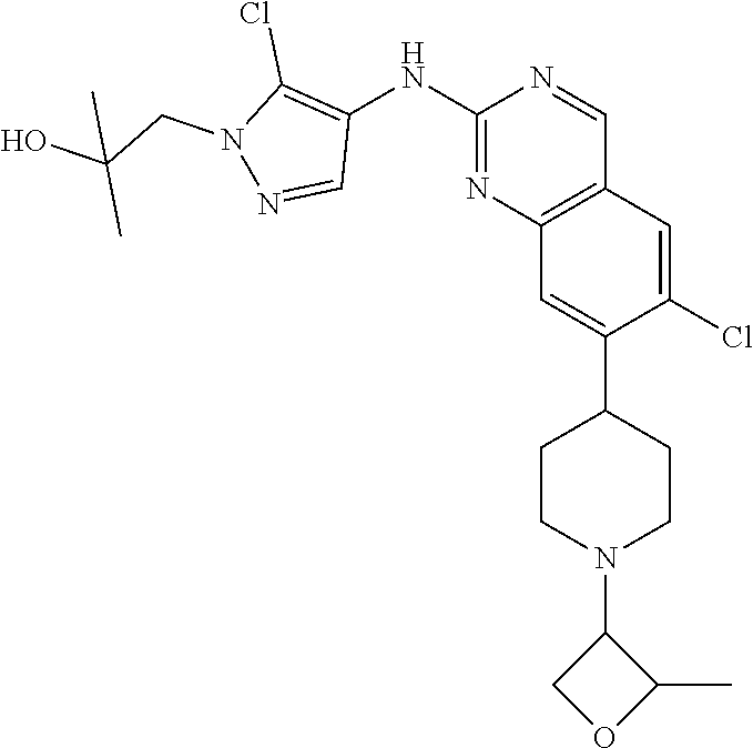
C12=C(C=C(Cl)C(C3CCN(C4COC4C)CC3)=C1)C=NC(NC1=C(Cl)N(CC(C)(O)C)N=C1)=N2
